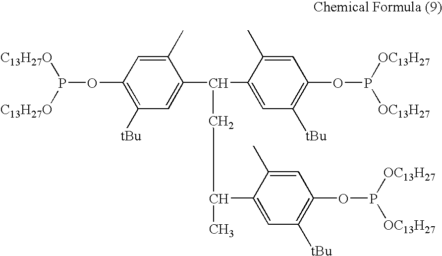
C1(OP([C13H27O])[C13H27O])=C([tBu])C=C(C(CC(C)C2=CC([tBu])=C(OP([OC13H27])[OC13H27])C=C2C)C2=CC([tBu])=C(OP([OC13H27])[OC13H27])C=C2C)C(C)=C1
